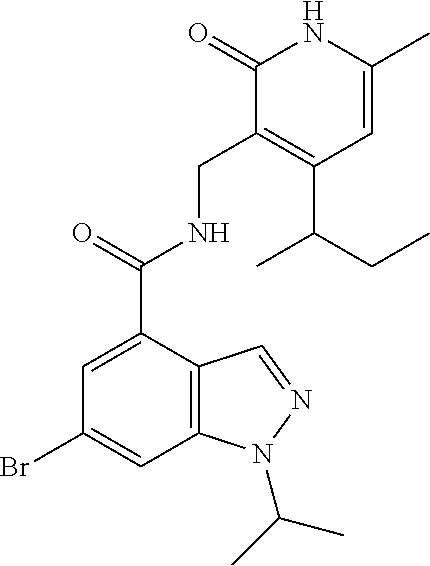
C1(Br)=CC2=C(C(C(NCC3=C(C(CC)C)C=C(C)NC3=O)=O)=C1)C=NN2C(C)C
